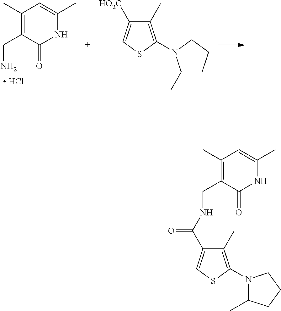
C1(C)=C(CN)C(=O)NC(C)=C1.[ HCl].C1(C)=C(N2C(C)CCC2)SC=C1[HO2C].C1(C)=C(N2C(C)CCC2)SC=C1C(=O)NCC1=C(C)C=C(C)NC1=O
